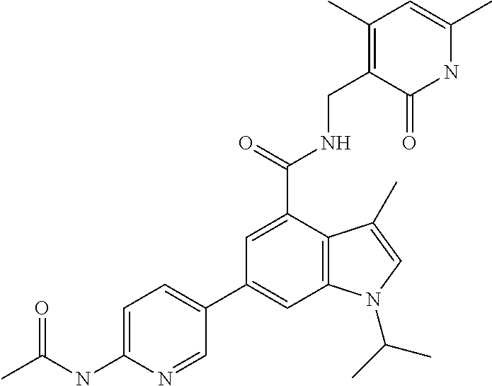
N1C(C)=CC(C)=C(CNC(C2=CC(C3=CC=C(NC(C)=O)N=C3)=CC3=C2C(C)=CN3C(C)C)=O)C1=O
